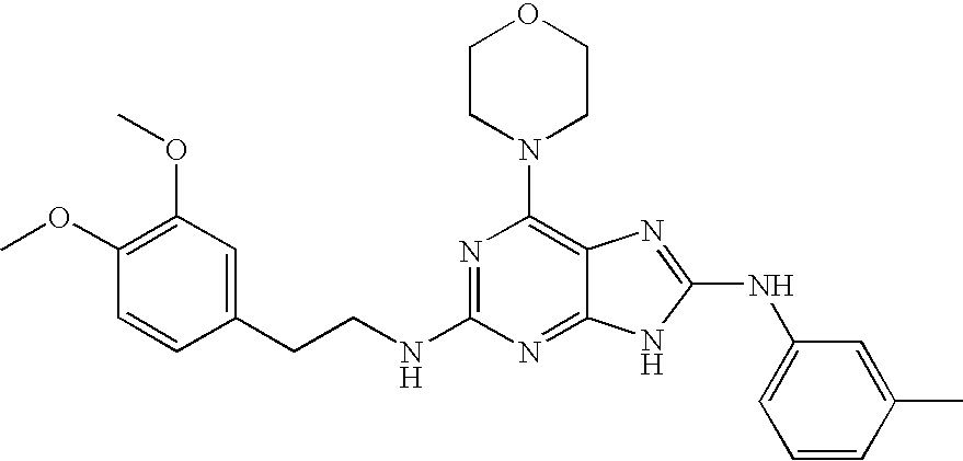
N1=C(NCCC2=CC(OC)=C(OC)C=C2)N=C2C(=C1N1CCOCC1)N=C(NC1=CC=CC(C)=C1)N2
